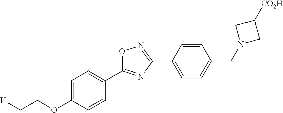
C1=C(OCC[H])C=CC(C2=NC(C3=CC=C(CN4CC([CO2H])C4)C=C3)=NO2)=C1
